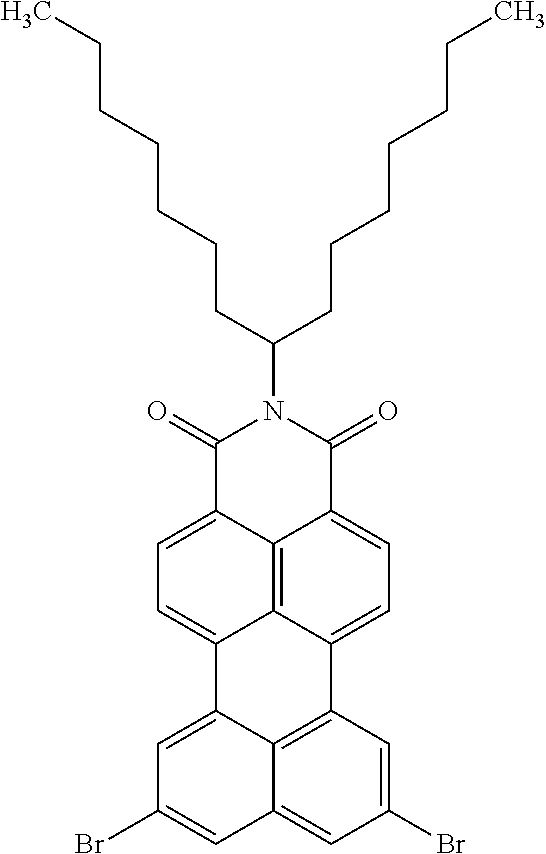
C1(=O)C2=CC=C3C4=C2C(=CC=C4C2=C4C3=CC(Br)=CC4=CC(Br)=C2)C(=O)N1C(CCCCCCC)CCCCCCC
